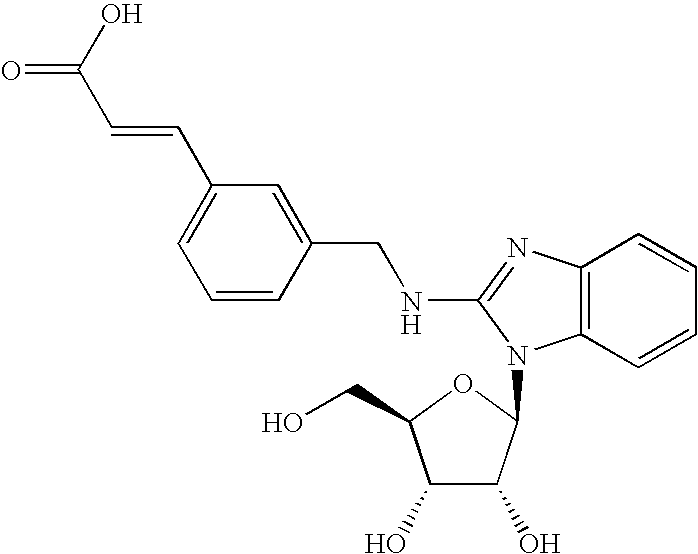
C1=C(C=CC(=O)O)C=C(CNC2=NC3=C(N2C2C(O)C(O)C(CO)O2)C=CC=C3)C=C1
